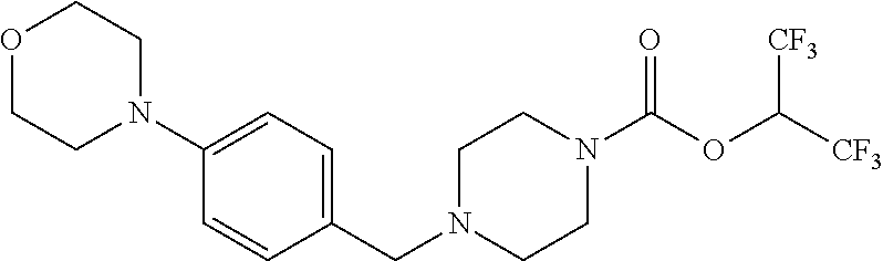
C1(N2CCOCC2)=CC=C(CN2CCN(C(OC([CF3])[CF3])=O)CC2)C=C1
